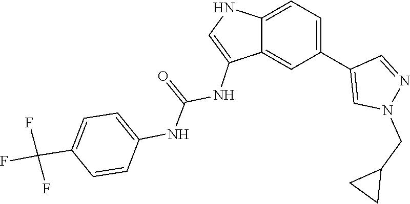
C1=C(C(F)(F)F)C=CC(NC(=O)NC2=CNC3=CC=C(C4=CN(CC5CC5)N=C4)C=C23)=C1
